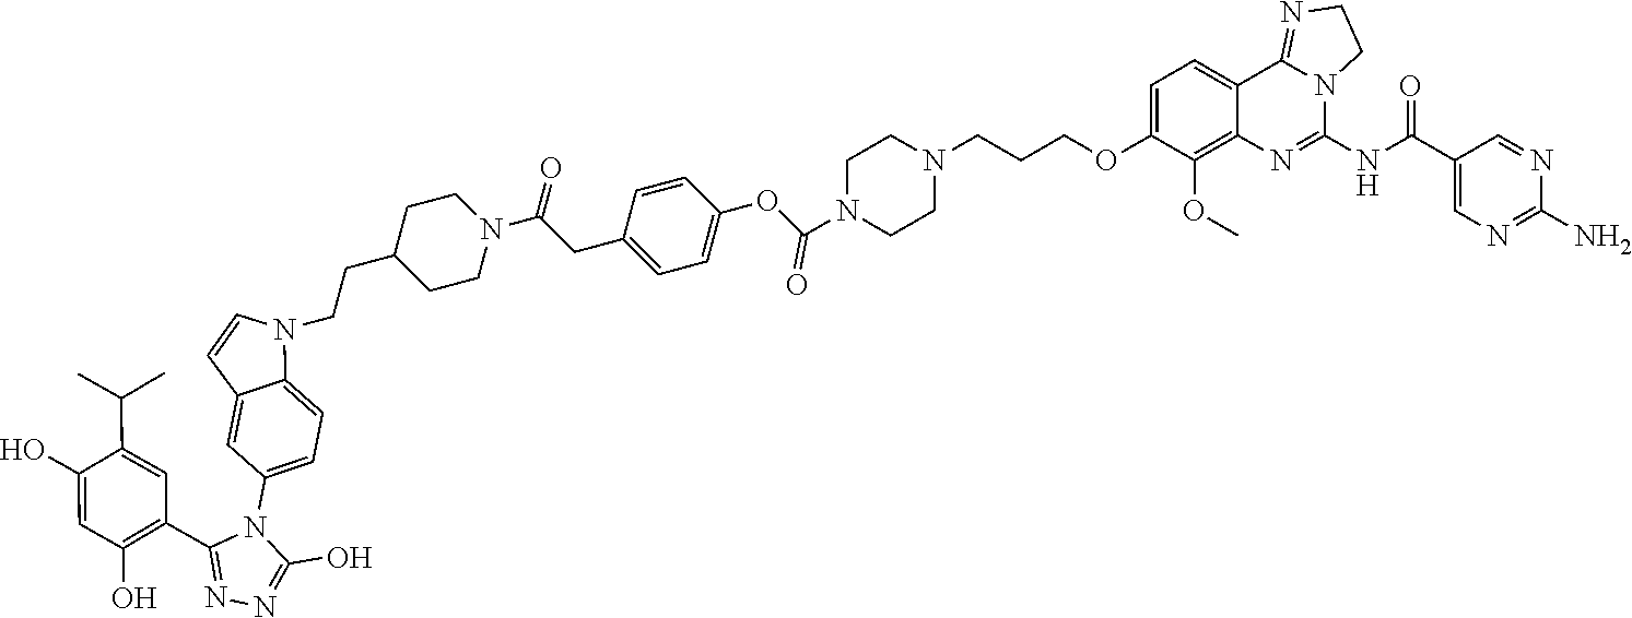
C1=C2C=CN(CCC3CCN(C(CC4=CC=C(OC(N5CCN(CCCOC6=CC=C7C8=NCCN8C(NC(C8=CN=C(N)N=C8)=O)=NC7=C6OC)CC5)=O)C=C4)=O)CC3)C2=CC=C1N1C(C2=C(O)C=C(O)C(C(C)C)=C2)=NN=C1O
